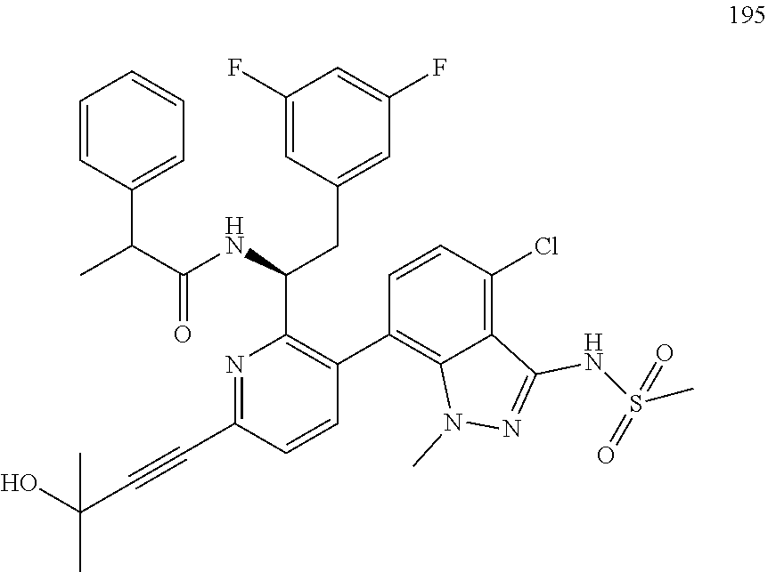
N1=C(C#CC(O)(C)C)C=CC(C2=C3C(=C(Cl)C=C2)C(NS(C)(=O)=O)=NN3C)=C1C(NC(=O)C(C1=CC=CC=C1)C)CC1=CC(F)=CC(F)=C1
